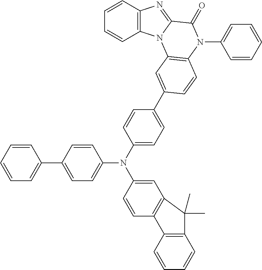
C1=CC=CC(C2=CC=C(N(C3=CC=C(C4=CC5=C(N(C6=CC=CC=C6)C(=O)C6=NC7=C(C=CC=C7)N65)C=C4)C=C3)C3=CC4=C(C=C3)C3=C(C=CC=C3)C4(C)C)C=C2)=C1
